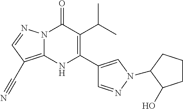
N12C(=C(C#N)C=N1)NC(C1=CN(C3CCCC3O)N=C1)=C(C(C)C)C2=O
